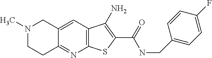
N1(C)CCC2=NC3=C(C=C2C1)C(N)=C(C(=O)NCC1=CC=C(F)C=C1)S3
